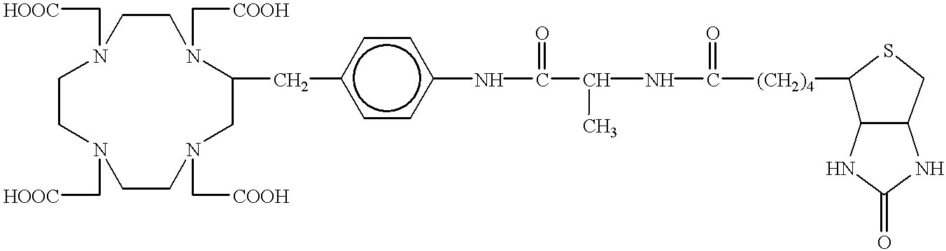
[(CH2)4](C1C2C(CS1)NC(=O)N2)C(NC(C(=O)Nc1ccc(CC2N(C[COOH])CCN(C[HOOC])CCN(C[HOOC])CCN(C[COOH])C2)cc1)C)=O
